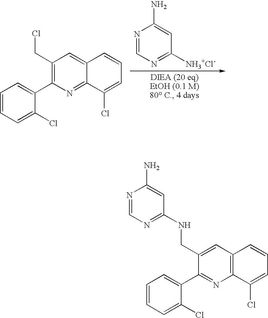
C1=CC=C(Cl)C(C2=C(CCl)C=C3C(=N2)C(Cl)=CC=C3)=C1.N1=CN=C([NH3+Cl-])C=C1N.N1=CN=C(NCC2=CC3=C(N=C2C2=CC=CC=C2Cl)C(Cl)=CC=C3)C=C1N
